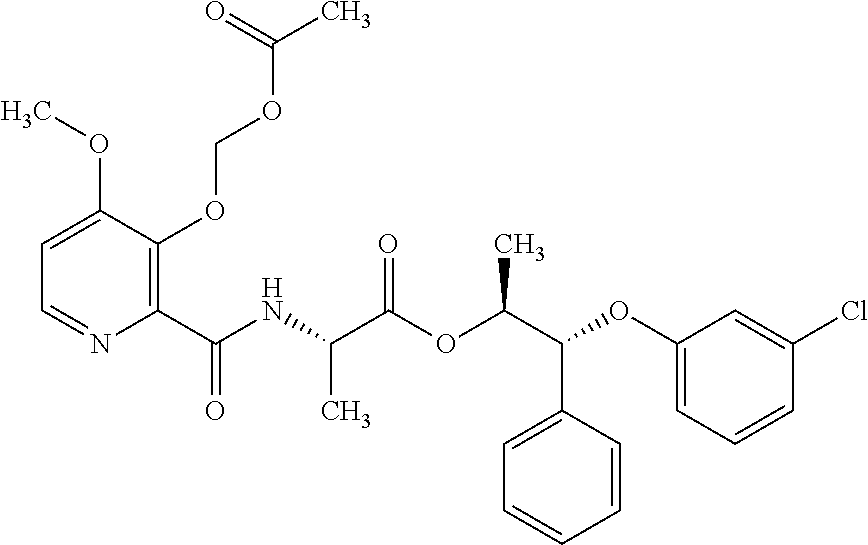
C1=C(OC)C(OCOC(C)=O)=C(C(NC(C(OC(C(OC2=CC=CC(Cl)=C2)C2=CC=CC=C2)C)=O)C)=O)N=C1
